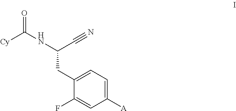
O=C([Cy])NC(C#N)CC1=CC=C([A])C=C1F
